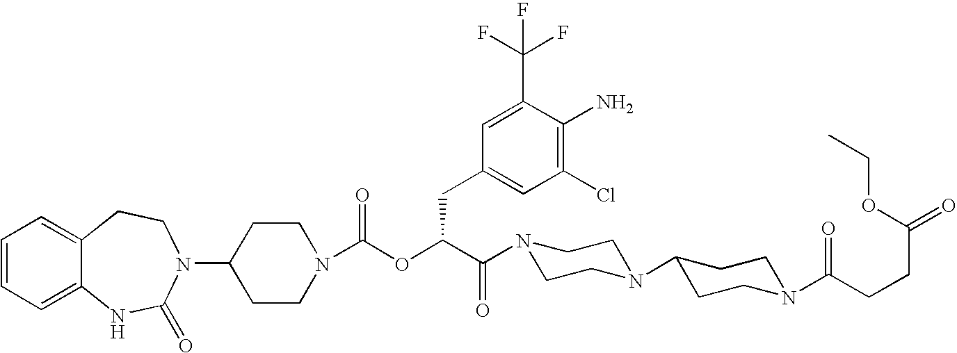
C1(N2C(=O)NC3=CC=CC=C3CC2)CCN(C(OC(C(=O)N2CCN(C3CCN(C(CCC(=O)OCC)=O)CC3)CC2)CC2=CC(Cl)=C(N)C(C(F)(F)F)=C2)=O)CC1
